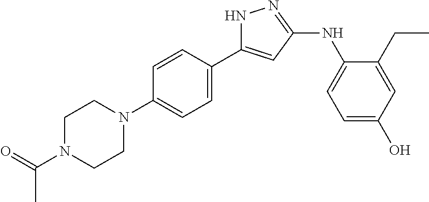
N1C(C2=CC=C(N3CCN(C(=O)C)CC3)C=C2)=CC(NC2=CC=C(O)C=C2CC)=N1
